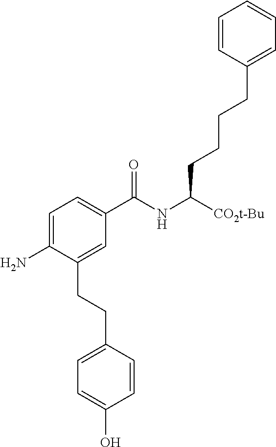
C1=C(N)C(CCC2=CC=C(O)C=C2)=CC(C(NC([CO2t-Bu])CCCCC2=CC=CC=C2)=O)=C1
